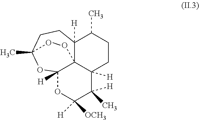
C12([H])C34C([H])(CCC1C)C(C)([H])C([OCH3])([H])OC3([H])OC(C)(CC2)OO4
